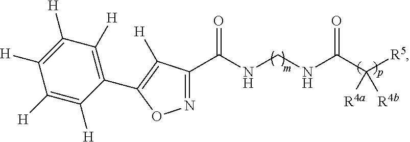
N1=C(C(NCNC(C([R4a])([R5])[R4b])=O)=O)C([H])=C(C2=C([H])C([H])=C([H])C([H])=C2[H])O1
